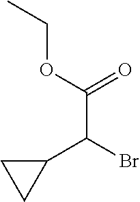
CCOC(=O)C(Br)C1CC1
